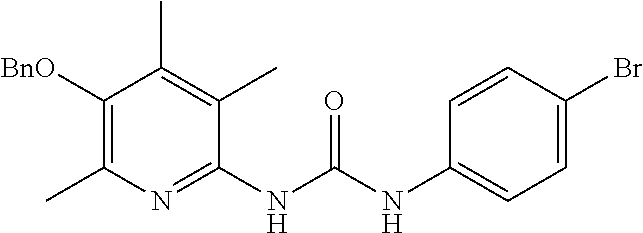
C1(NC(NC2=CC=C(Br)C=C2)=O)=NC(C)=C([BnO])C(C)=C1C
